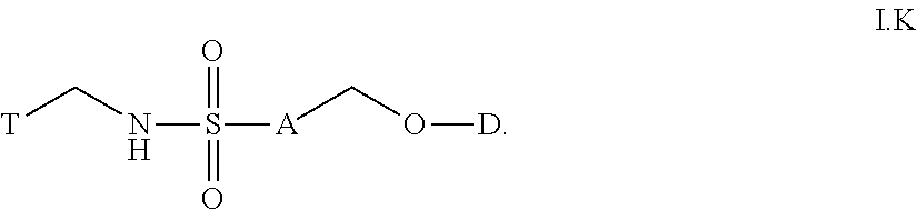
[T]CNS([A]CO[D])(=O)=O
